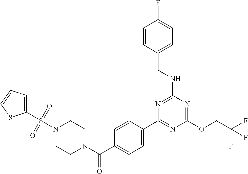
O(C1=NC(NCC2=CC=C(F)C=C2)=NC(C2=CC=C(C(N3CCN(S(C4=CC=CS4)(=O)=O)CC3)=O)C=C2)=N1)CC(F)(F)F
